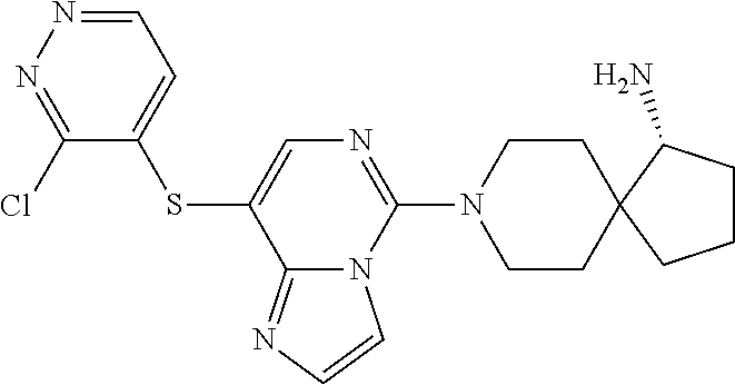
C1=NN=C(Cl)C(SC2=CN=C(N3CCC4(CC3)CCCC4N)N3C2=NC=C3)=C1
